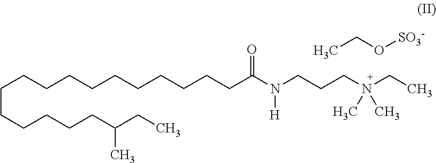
C(CCCCCCCCCCC(N(CCCN(CC)(C)C)[H])=O)CCCCCC(CC)C.CCO[SO3-]
